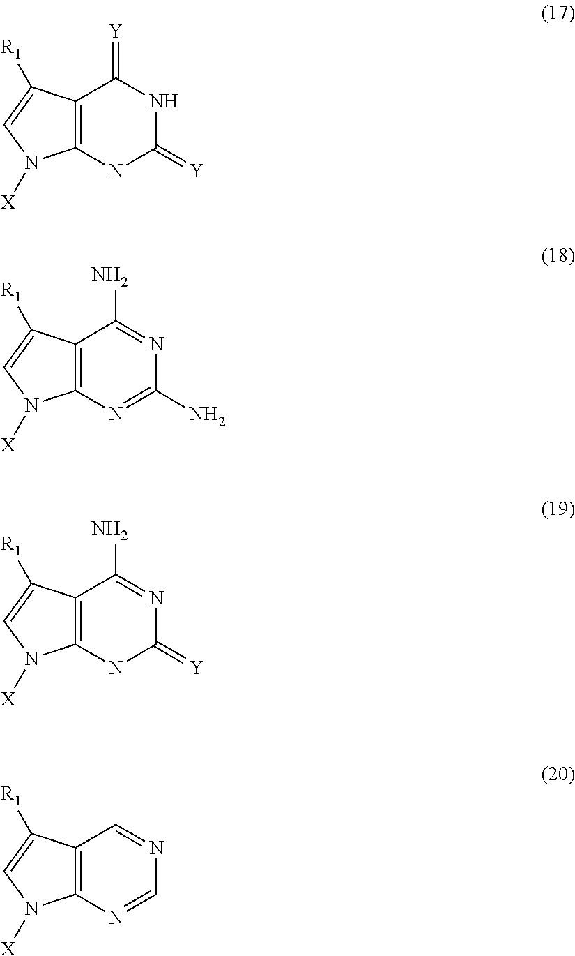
C12=C(NC(=[Y])NC1=[Y])N([X])C=C2[R1].C12=C(N=C(N)N=C1N)N([X])C=C2[R1].C12=C(NC(=[Y])N=C1N)N([X])C=C2[R1].C12=C(N=CN=C1)N([X])C=C2[R1]
